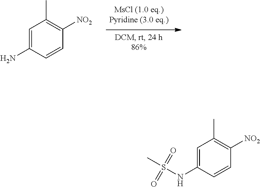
C1=C(N)C=CC([NO2])=C1C.C1=C(NS(C)(=O)=O)C=CC([NO2])=C1C
